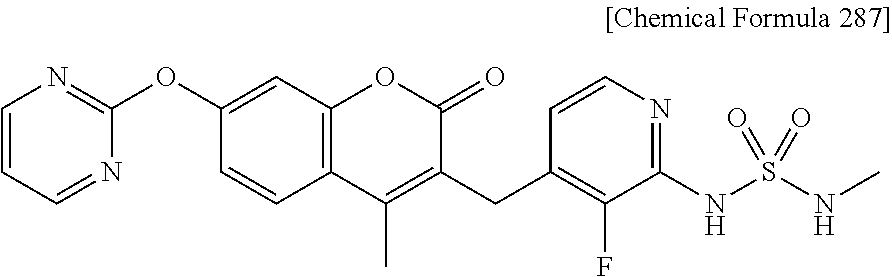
C12=C(C=C(OC3=NC=CC=N3)C=C1)OC(=O)C(CC1=C(F)C(NS(NC)(=O)=O)=NC=C1)=C2C
